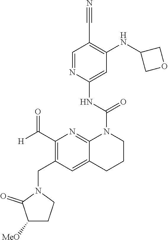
C1(C#N)=C(NC2COC2)C=C(NC(=O)N2CCCC3=CC(CN4C(=O)C([MeO])CC4)=C(C([H])=O)N=C23)N=C1
